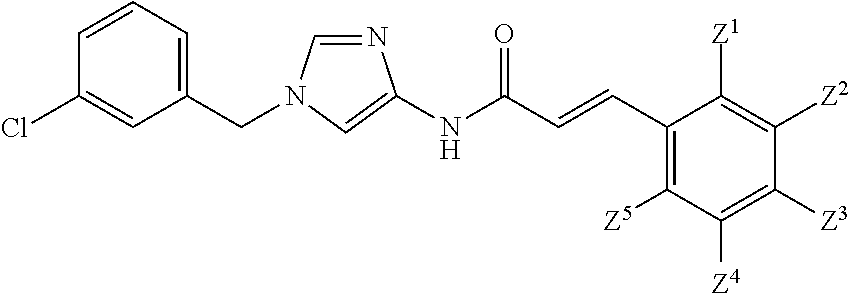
C1(CN2C=NC(NC(C=CC3=C([Z5])C([Z4])=C([Z3])C([Z2])=C3[Z1])=O)=C2)=CC=CC(Cl)=C1
